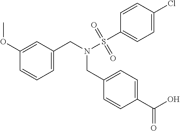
C1=C(CN(S(=O)(=O)C2=CC=C(Cl)C=C2)CC2=CC=C(C(O)=O)C=C2)C=C(OC)C=C1
